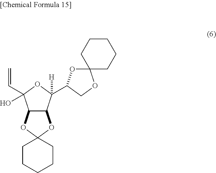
C12C(C([H])(C3OC4(OC3)CCCCC4)OC1(O)C=C)OC1(O2)CCCCC1
